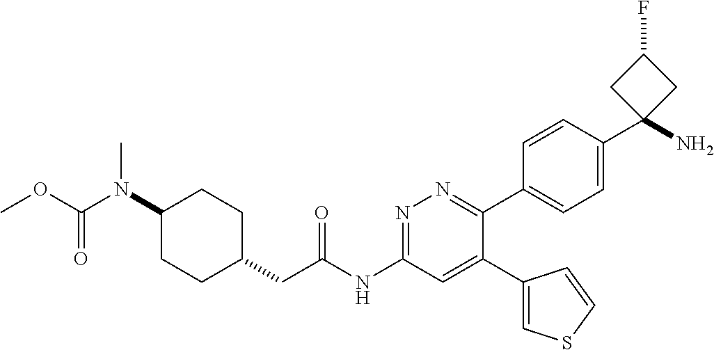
C1(N(C(OC)=O)C)CCC(CC(NC2=NN=C(C3=CC=C(C4(N)CC(F)C4)C=C3)C(C3=CSC=C3)=C2)=O)CC1
